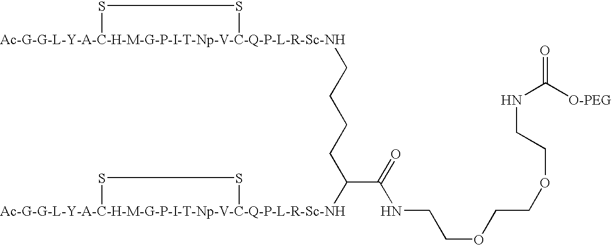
C(OCCOCCNC([O-PEG])=O)CNC(=O)C(CCCC[Ac-G-G-L-Y-A-C-H-M-G-P-I-T-Np-V-C-Q-P-L-R-Sc-NH]1SS1)[Ac-G-G-L-Y-A-C-H-M-G-P-I-T-Np-V-C-Q-P-L-R-Sc-NH]1SS1
